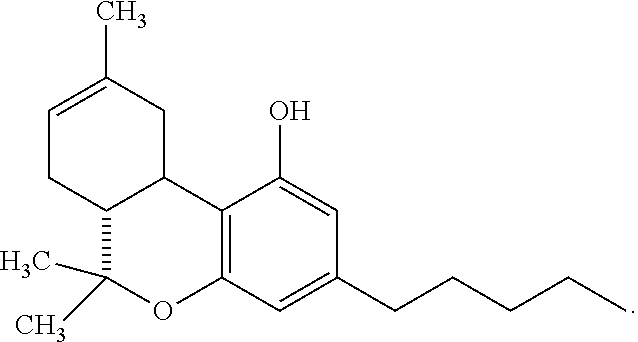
C12=C(C=C(CCCCC)C=C1O)OC(C)(C)C1C2CC(C)=CC1
